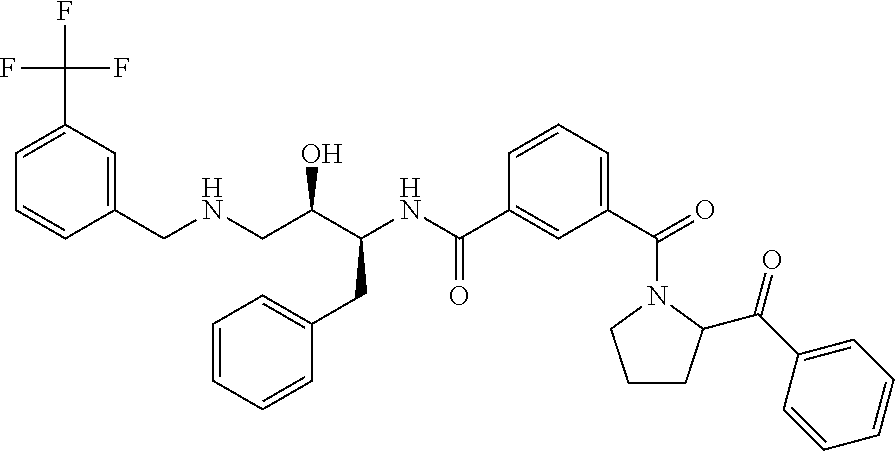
FC(C1=CC=CC(CNCC(C(NC(C2=CC(C(=O)N3CCCC3C(C3=CC=CC=C3)=O)=CC=C2)=O)CC2=CC=CC=C2)O)=C1)(F)F
